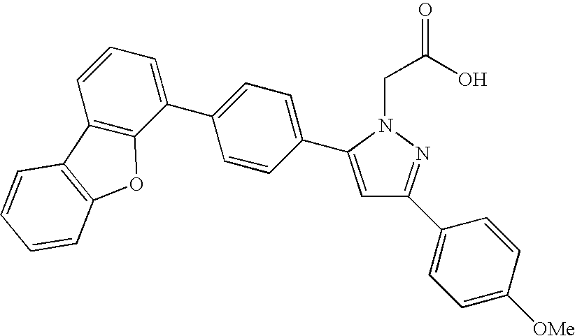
C12=C(C(C3=CC=C(C4=CC(C5=CC=C([OMe])C=C5)=NN4CC(O)=O)C=C3)=CC=C1)OC1=C2C=CC=C1
